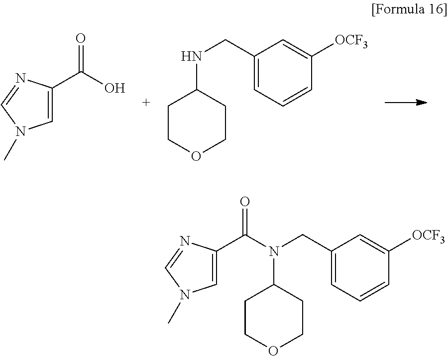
O=C(O)C1=CN(C)C=N1.C1(CNC2CCOCC2)=CC=CC([OCF3])=C1.C1(CN(C2CCOCC2)C(C2=CN(C)C=N2)=O)=CC=CC([OCF3])=C1
